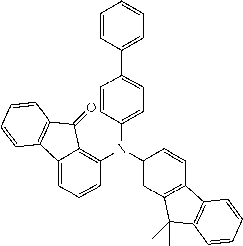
C12=CC=CC(N(C3=CC=C(C4=CC=CC=C4)C=C3)C3=CC4=C(C=C3)C3=C(C4(C)C)C=CC=C3)=C1C(=O)C1=C2C=CC=C1
